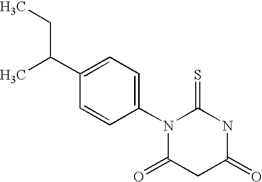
S=C1NC(=O)CC(=O)N1C1=CC=C(C(CC)C)C=C1
